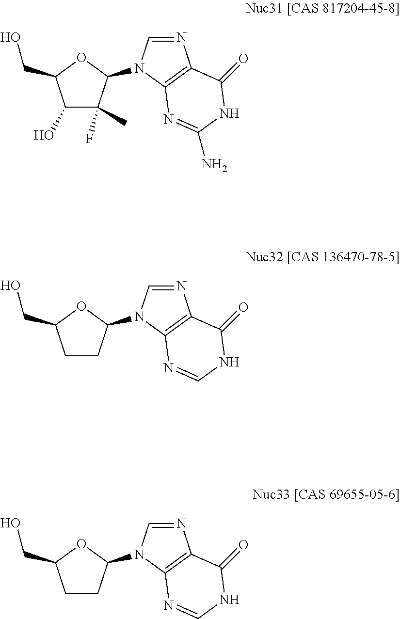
C1(O)C(F)(C)C(N2C=NC3=C2N=C(N)NC3=O)OC1CO.C1CC(N2C=NC3=C2N=CNC3=O)OC1CO.C1CC(N2C=NC3=C2N=CNC3=O)OC1CO
